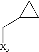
C([X5])C1CC1
